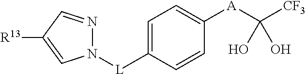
N1([L]C2=CC=C([A]C([CF3])(O)O)C=C2)N=CC([R13])=C1
